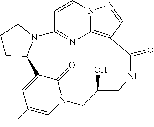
N1=C2C=CN3C1=C(C=N3)C(=O)NCC(O)CN1C=C(F)C=C(C3CCCN32)C1=O
